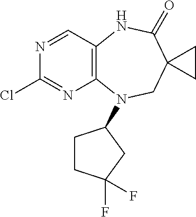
N1=CC2=C(N=C1Cl)N(C1CCC(F)(F)C1)CC1(C(=O)N2)CC1
